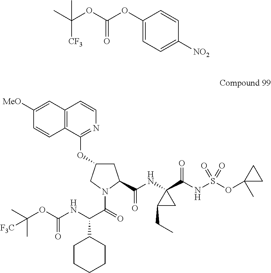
C1(OC(OC(C)([CF3])C)=O)=CC=C([NO2])C=C1.C12=C(C=C([MeO])C=C1)C=CN=C2OC1CC(C(NC2(C(NS(OC3(C)CC3)(=O)=O)=O)C(CC)C2)=O)N(C(=O)C(NC(OC(C)(C)[F3C])=O)C2CCCCC2)C1
